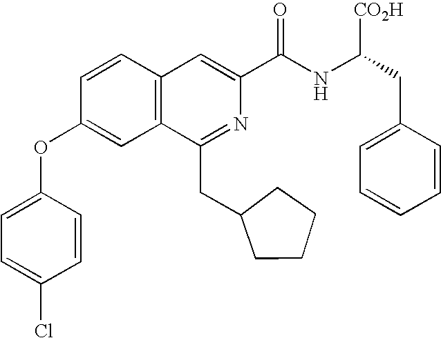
C1=CC2=C(C=C1OC1=CC=C(Cl)C=C1)C(CC1CCCC1)=NC(C(NC(CC1=CC=CC=C1)[CO2H])=O)=C2
